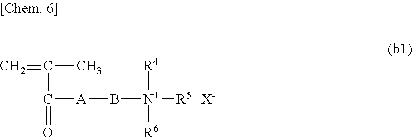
C=C(C)C(=O)[A]B[N+]([R5])([R6])[R4].[X-]
